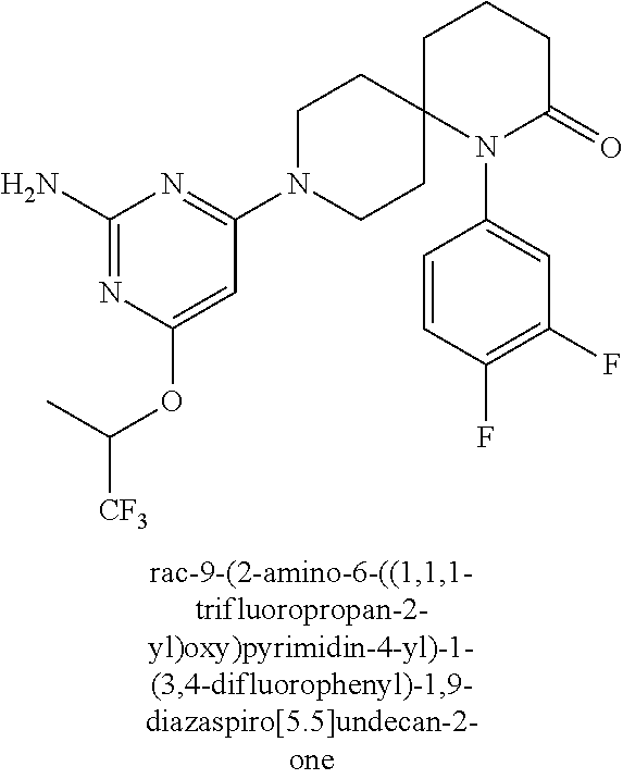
C1(N)=NC(OC([CF3])C)=CC(N2CCC3(CC2)N(C2=CC(F)=C(F)C=C2)C(=O)CCC3)=N1
